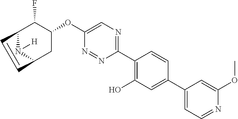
C1(C2=C(O)C=C(C3=CC=NC(OC)=C3)C=C2)=NC=C(OC2C(F)C3N([H])C(C2)C=C3)N=N1
